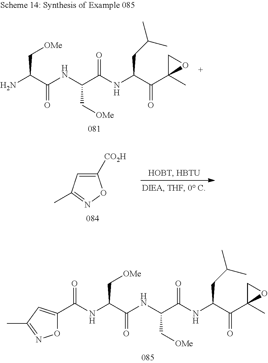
N(C(C(NC(C(NC(C(C1(C)OC1)=O)CC(C)C)=O)C[OMe])=O)C[OMe])C(=O)C1=CC(C)=NO1.NC(C(NC(C(NC(C(C1(C)OC1)=O)CC(C)C)=O)C[OMe])=O)C[OMe].C1([CO2H])=CC(C)=NO1
